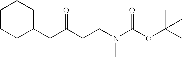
C1CCC(CC(CCN(C(OC(C)(C)C)=O)C)=O)CC1
